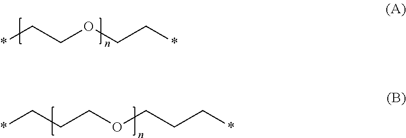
*CCOCC*.*CCCOCCC*
